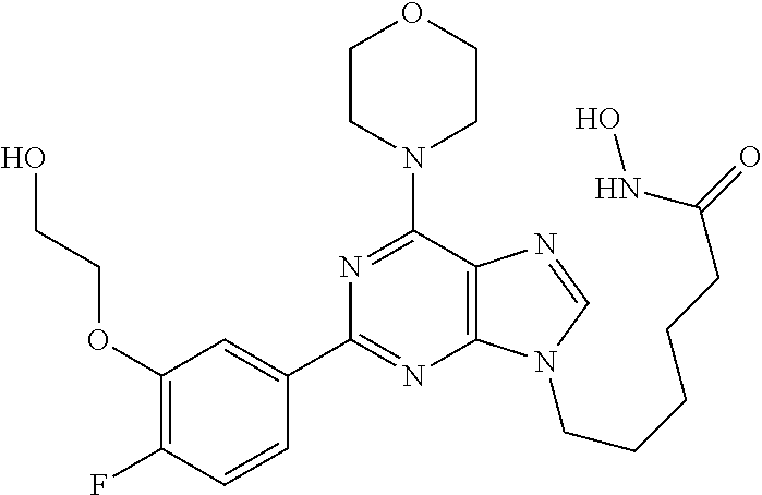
C1CN(C2=NC(C3=CC(OCCO)=C(F)C=C3)=NC3=C2N=CN3CCCCCC(=O)NO)CCO1
